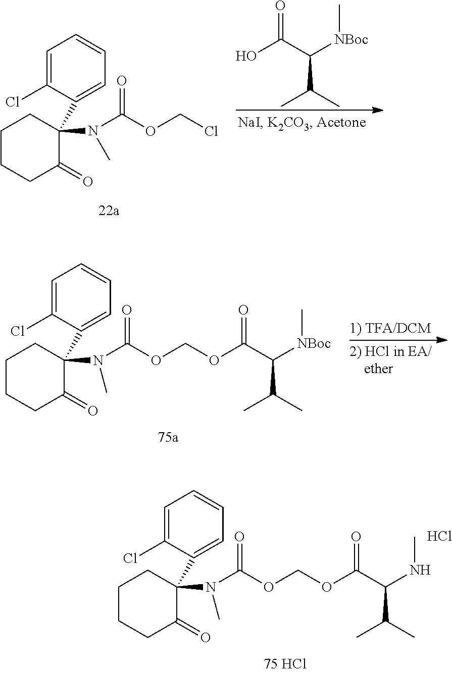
OC(C([NBoc]C)C(C)C)=O.C1=C(Cl)C(C2(N(C(OCCl)=O)C)CCCCC2=O)=CC=C1.C1=C(Cl)C(C2(N(C(OCOC(C([NBoc]C)C(C)C)=O)=O)C)CCCCC2=O)=CC=C1.C1=C(Cl)C(C2(N(C(OCOC(C(NC)C(C)C)=O)=O)C)CCCCC2=O)=CC=C1.Cl
